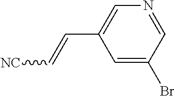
[NC]C=CC1=CN=CC(Br)=C1
